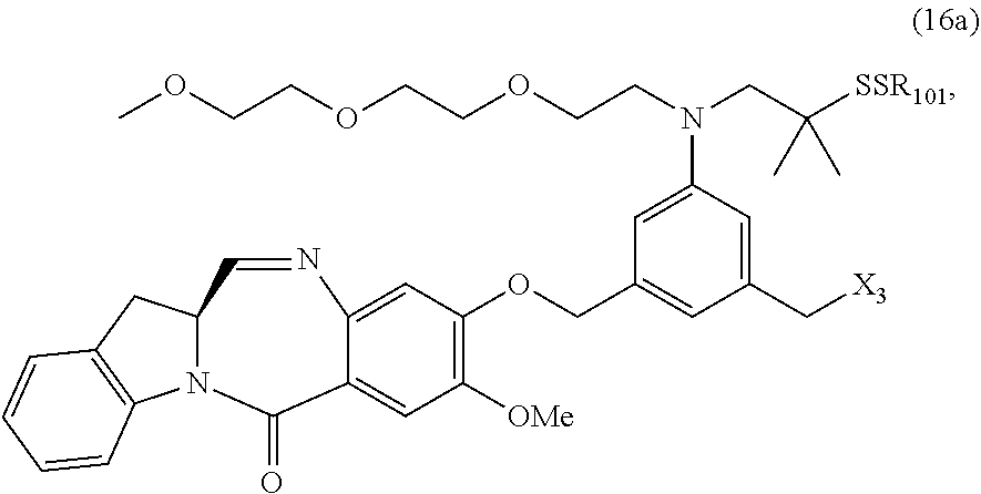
C12CC3=C(C=CC=C3)N1C(=O)C1=CC([OMe])=C(OCC3=CC(C[X3])=CC(N(CC([SSR101])(C)C)CCOCCOCCOC)=C3)C=C1N=C2
